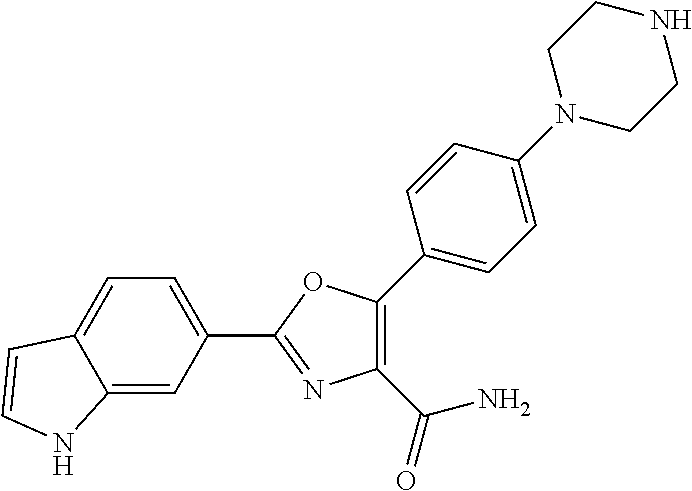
C12=CC(C3=NC(C(=O)N)=C(C4=CC=C(N5CCNCC5)C=C4)O3)=CC=C1C=CN2
